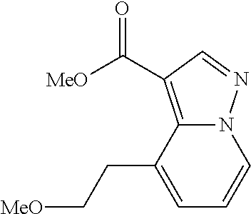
C(C1=C2N(N=C1)C=CC=C2CC[MeO])([MeO])=O
